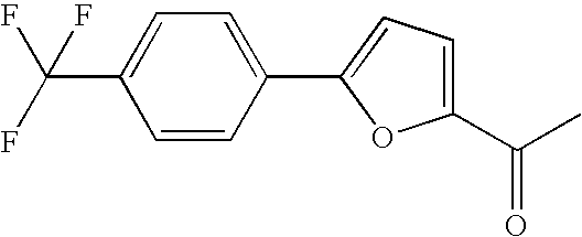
C1(C(C)=O)=CC=C(C2=CC=C(C(F)(F)F)C=C2)O1
